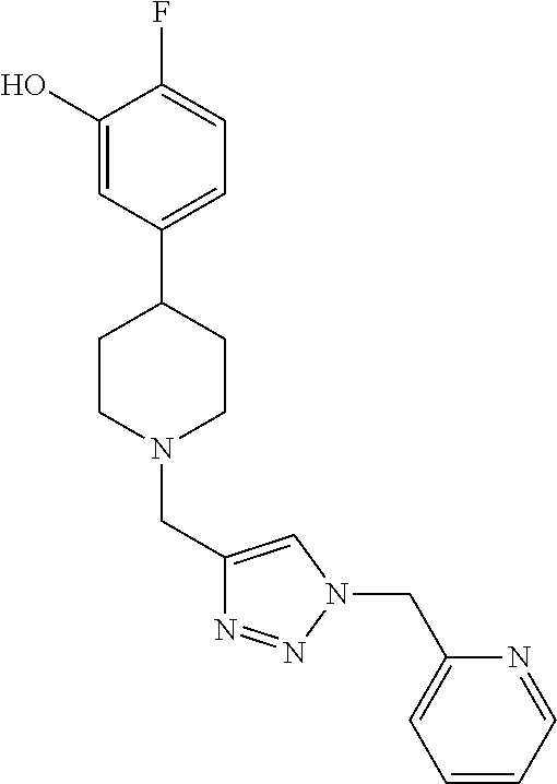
C1(O)=CC(C2CCN(CC3=CN(CC4=CC=CC=N4)N=N3)CC2)=CC=C1F
